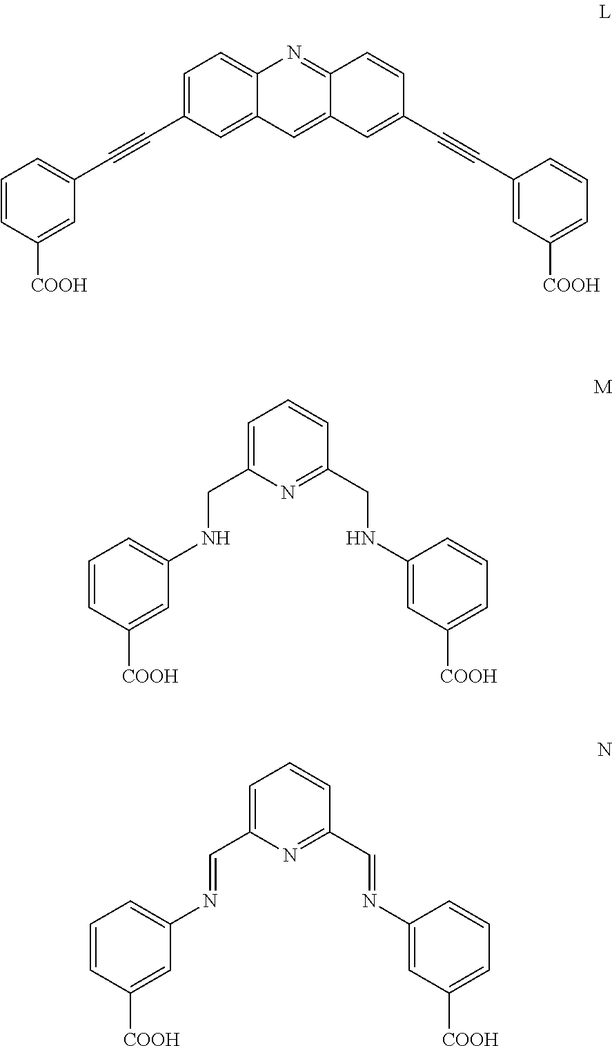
C1=CC([COOH])=CC(N=CC2=CC=CC(C=NC3=CC([COOH])=CC=C3)=N2)=C1.C1=CC([COOH])=CC(NCC2=CC=CC(CNC3=CC([COOH])=CC=C3)=N2)=C1.C1=CC([COOH])=CC(C#CC2=CC=C3C(=C2)C=C2C(=N3)C=CC(C#CC3=CC([COOH])=CC=C3)=C2)=C1
